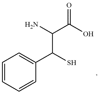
C(C(C1=CC=CC=C1)S)(C(O)=O)N
